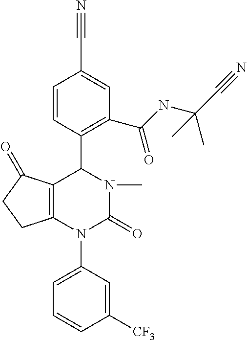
C12=C(N(C3=CC=CC([CF3])=C3)C(=O)N(C)C1C1=C(C(NC(C#N)(C)C)=O)C=C(C#N)C=C1)CCC2=O
